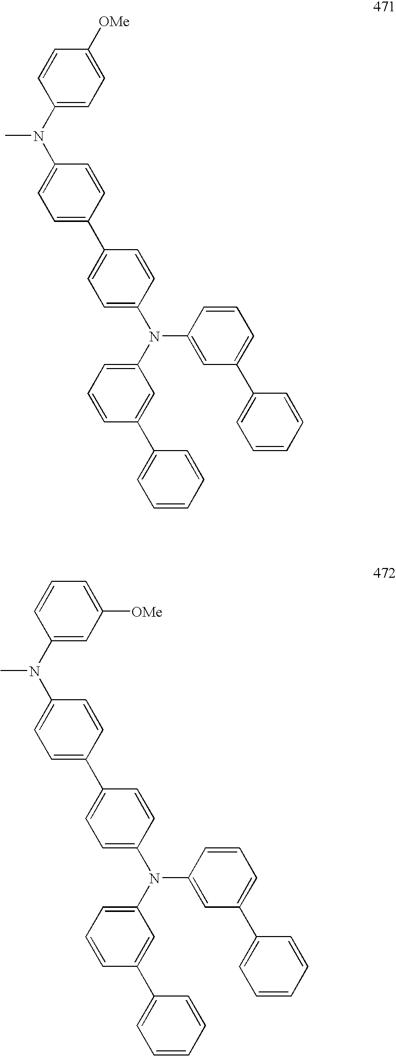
C1=CC=C(N(C2=CC=C(C3=CC=C(N(C4=CC=C([OMe])C=C4)C)C=C3)C=C2)C2=CC(C3=CC=CC=C3)=CC=C2)C=C1C1=CC=CC=C1.C1=CC=C(N(C2=CC=C(C3=CC=C(N(C4=CC([OMe])=CC=C4)C)C=C3)C=C2)C2=CC(C3=CC=CC=C3)=CC=C2)C=C1C1=CC=CC=C1
